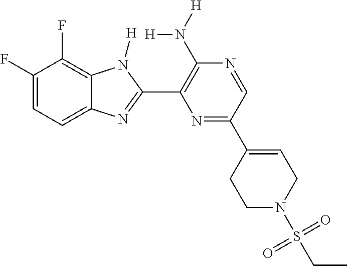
C1(F)=CC=C2C(=C1F)N([H])C(C1=C(N([H])[H])N=CC(C3=CCN(S(CC)(=O)=O)CC3)=N1)=N2
